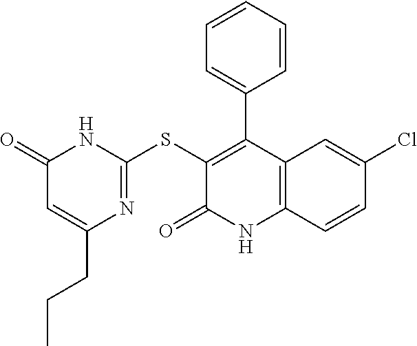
C1(SC2=NC(CCC)=CC(=O)N2)=C(C2=CC=CC=C2)C2=C(NC1=O)C=CC(Cl)=C2
